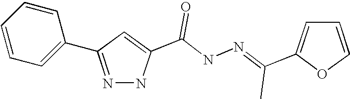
N1=C(C2=CC=CC=C2)C=C(C(NN=C(C)C2=CC=CO2)=O)N1
